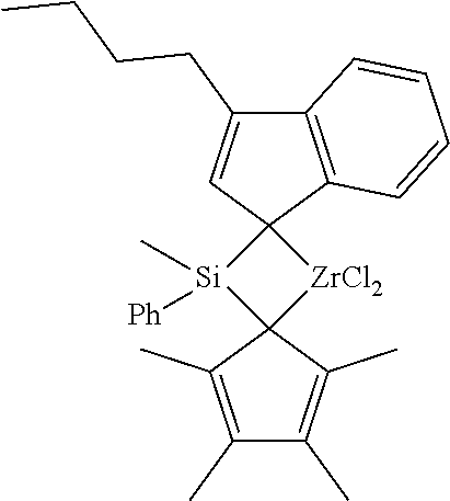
C12=C(C3(C=C1CCCC)[Si]([Ph])(C)C1([ZrCl2]3)C(C)=C(C)C(C)=C1C)C=CC=C2
